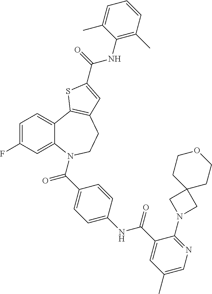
C1=C(F)C=C2C(=C1)C1=C(CCN2C(C2=CC=C(NC(C3=CC(C)=CN=C3N3CC4(C3)CCOCC4)=O)C=C2)=O)C=C(C(=O)NC2=C(C)C=CC=C2C)S1
